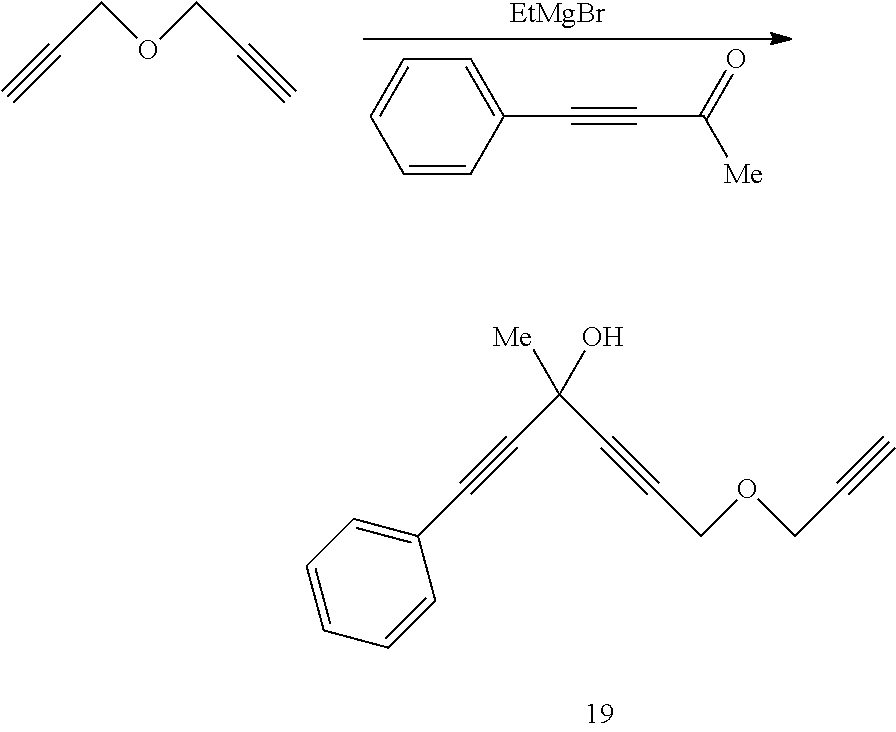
C(#CC(C#CCOCC#C)(O)[Me])C1=CC=CC=C1.C#CCOCC#C.[EtMgBr].C1(C#CC([Me])=O)=CC=CC=C1
